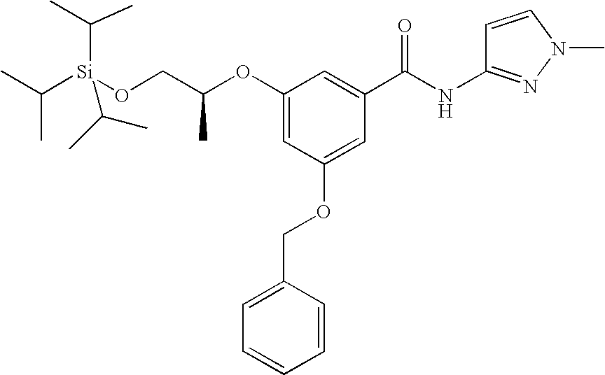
O(C1=CC(OCC2=CC=CC=C2)=CC(C(NC2=NN(C)C=C2)=O)=C1)C(CO[Si](C(C)C)(C(C)C)C(C)C)C
